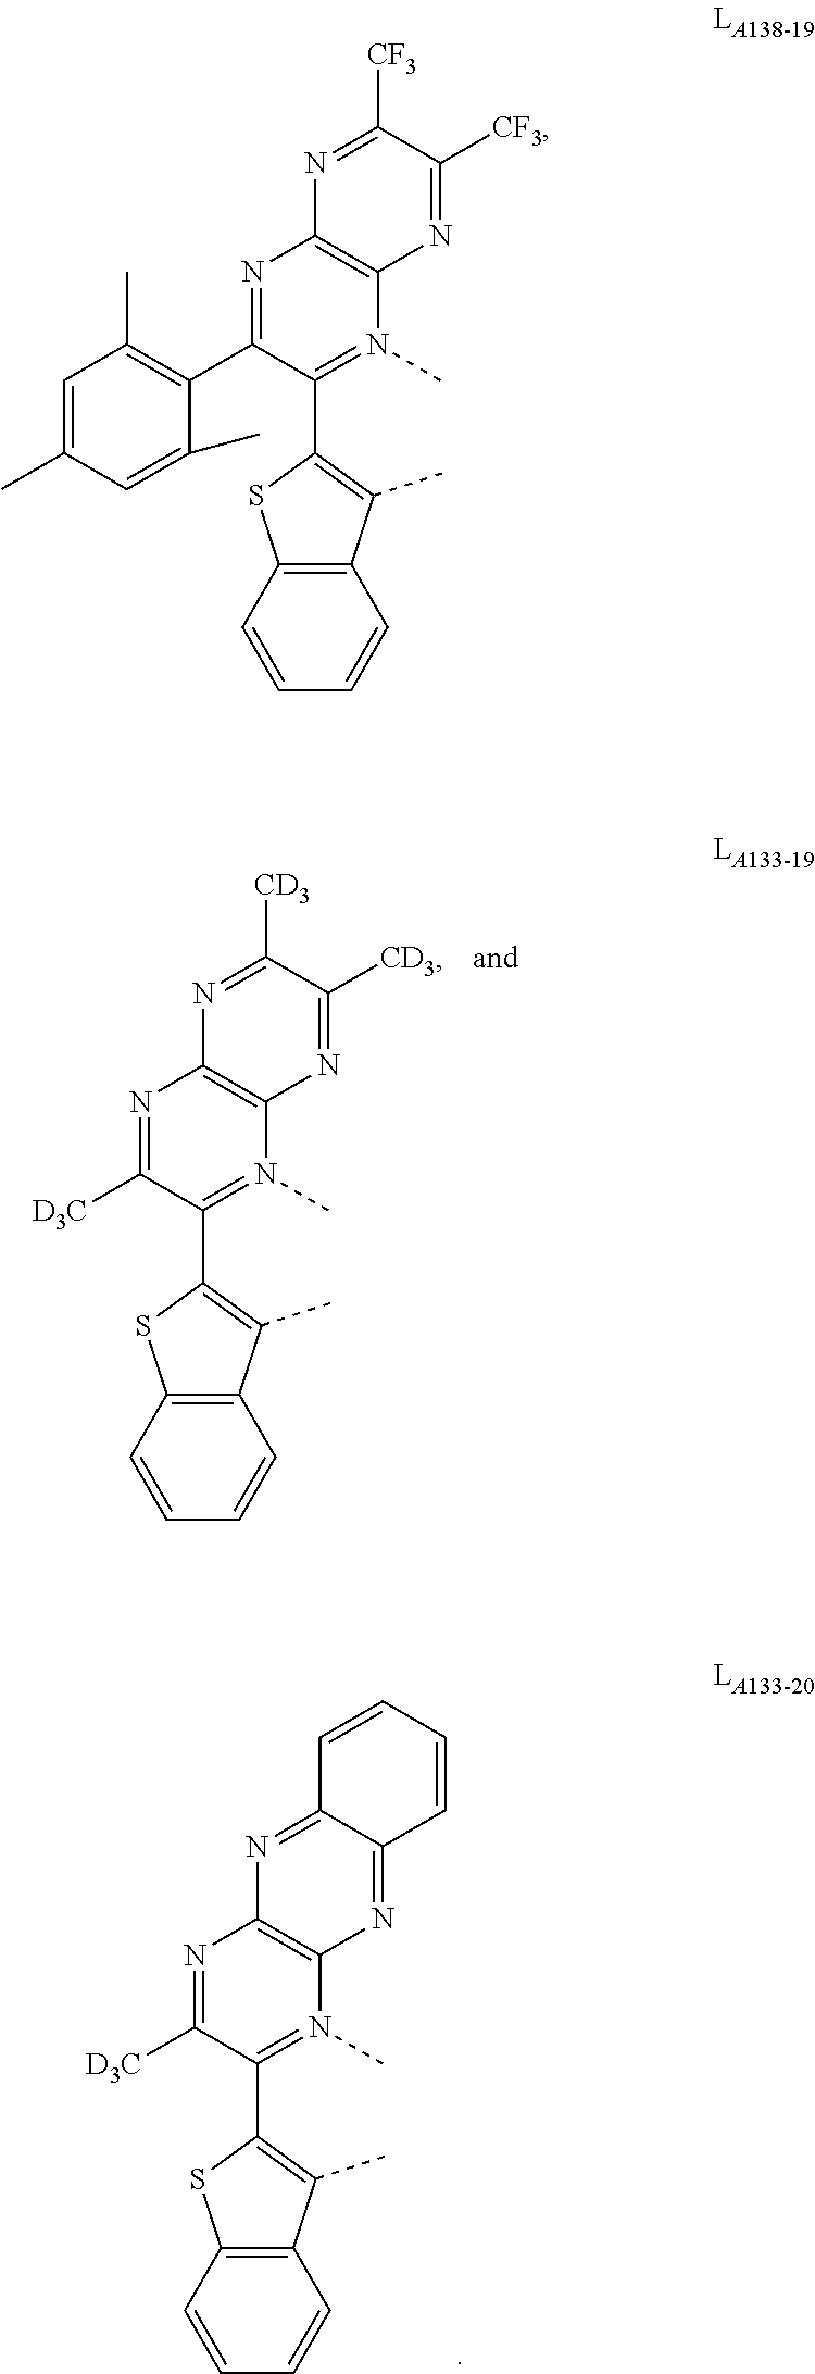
C1(C2=C(C)C=C(C)C=C2C)=NC2=C(N(C)=C1C1=C(C)C3=C(S1)C=CC=C3)N=C([CF3])C([CF3])=N2.C1([D3C])=NC2=C(N(C)=C1C1=C(C)C3=C(S1)C=CC=C3)N=C1C(=N2)C=CC=C1.C1([D3C])=NC2=C(N(C)=C1C1=C(C)C3=C(S1)C=CC=C3)N=C([CD3])C([CD3])=N2
